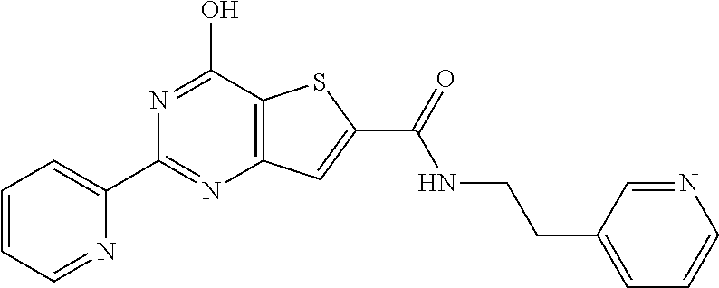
C1(C2=CC=CC=N2)=NC2=C(C(O)=N1)SC(C(=O)NCCC1=CC=CN=C1)=C2
